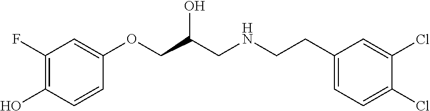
C1(O)=C(F)C=C(OCC(CNCCC2=CC=C(Cl)C(Cl)=C2)O)C=C1
